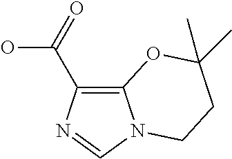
C12=C(C(=O)O)N=CN1CCC(C)(C)O2
